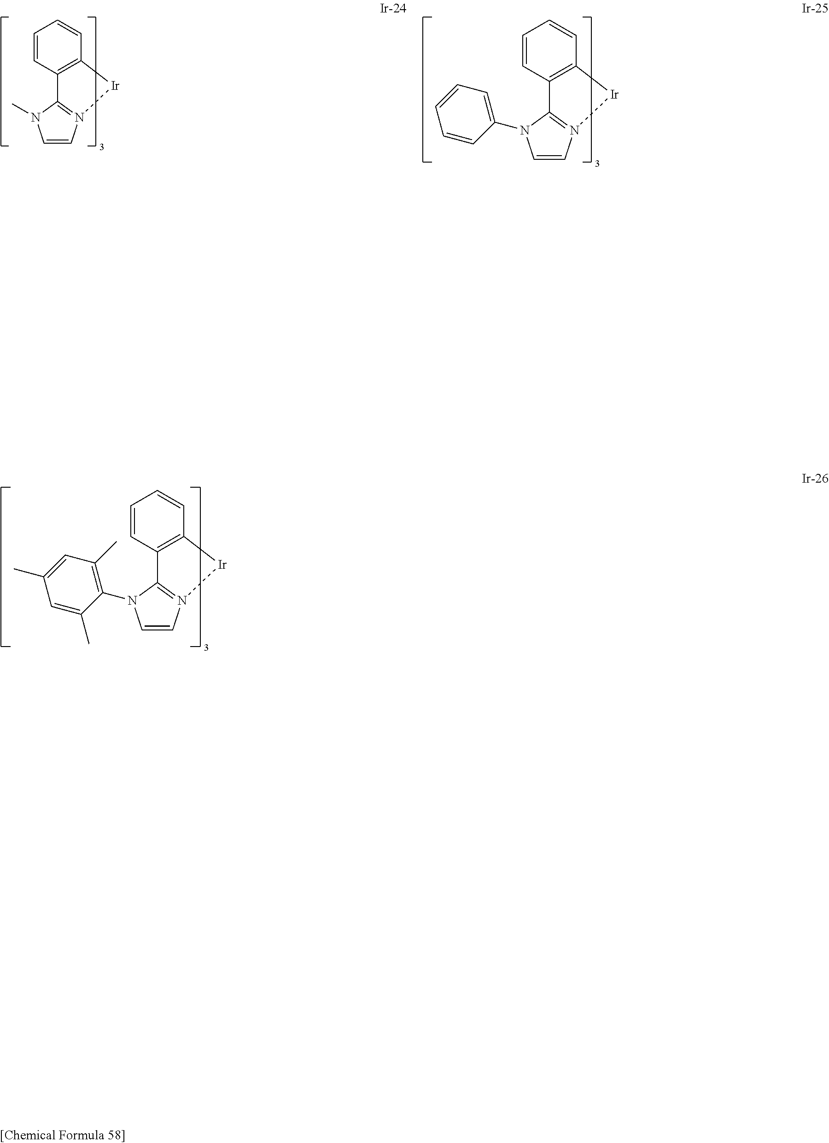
C1=CC2=C(C=C1)[Ir]N1=C2N(C2=CC=CC=C2)C=C1.C1=CC2=C(C=C1)[Ir]N1=C2N(C2=C(C)C=C(C)C=C2C)C=C1.C1=CC2=C(C=C1)[Ir]N1=C2N(C)C=C1
